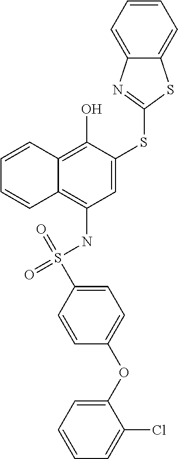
O=S(NC1=C2C(=C(O)C(SC3=NC4=CC=CC=C4S3)=C1)C=CC=C2)(=O)C1=CC=C(OC2=CC=CC=C2Cl)C=C1
